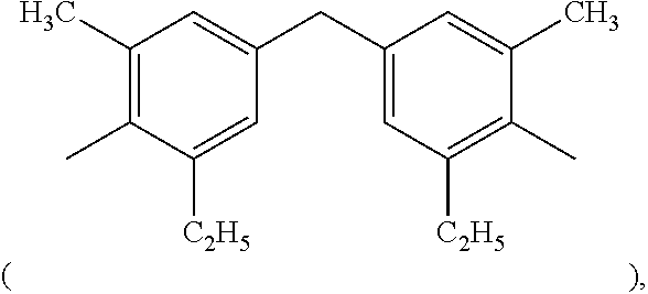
C1(C)=C(C)C([C2H5])=CC(CC2=CC([C2H5])=C(C)C(C)=C2)=C1
